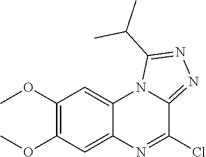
C1(OC)=C(OC)C=C2C(=C1)N=C(Cl)C1=NN=C(C(C)C)N21
